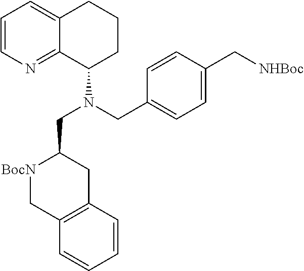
C1=CC(C[NHBoc])=CC=C1CN(C1C2=NC=CC=C2CCC1)CC1[BocN]CC2=C(C1)C=CC=C2
